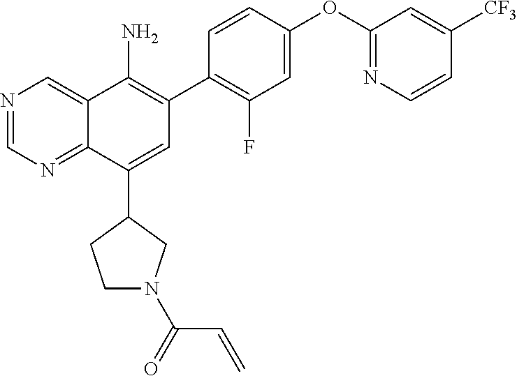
N1=CN=C2C(=C1)C(N)=C(C1=C(F)C=C(OC3=NC=CC([CF3])=C3)C=C1)C=C2C1CCN(C(=O)C=C)C1
